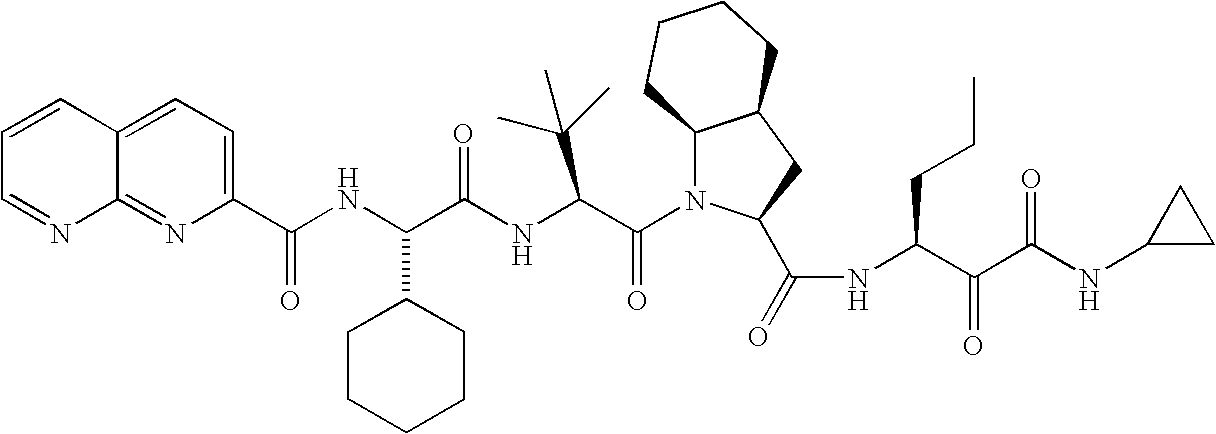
C1(C(NC(C(NC(C(N2C3C(CC2C(=O)NC(C(C(NC2CC2)=O)=O)CCC)CCCC3)=O)C(C)(C)C)=O)C2CCCCC2)=O)=CC=C2C(=N1)N=CC=C2
